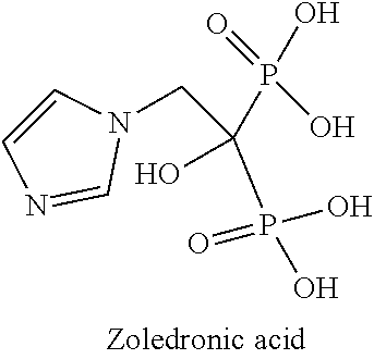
C1=CN=CN1CC(P(=O)(O)O)(O)P(O)(=O)O
